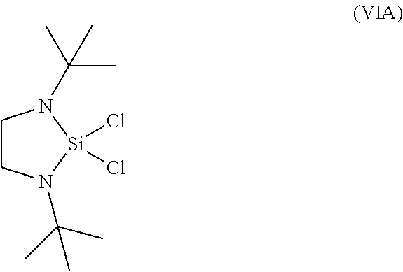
C1CN(C(C)(C)C)[Si](Cl)(Cl)N1C(C)(C)C
